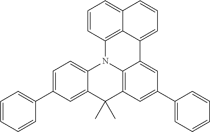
C1=CC2=C3C(=C1)C=CC=C3C1=CC(C3=CC=CC=C3)=CC3=C1N2C1=CC=C(C2=CC=CC=C2)C=C1C3(C)C
